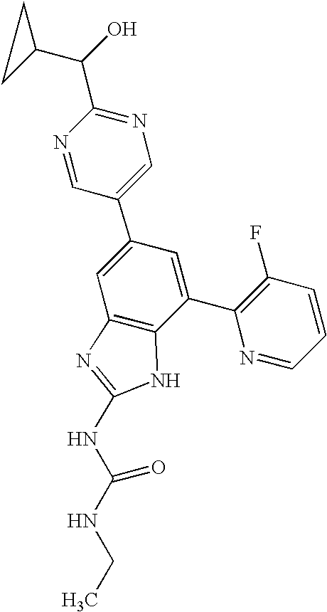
N1=CC(C2=CC3=C(C(C4=C(F)C=CC=N4)=C2)NC(NC(NCC)=O)=N3)=CN=C1C(C1CC1)O
